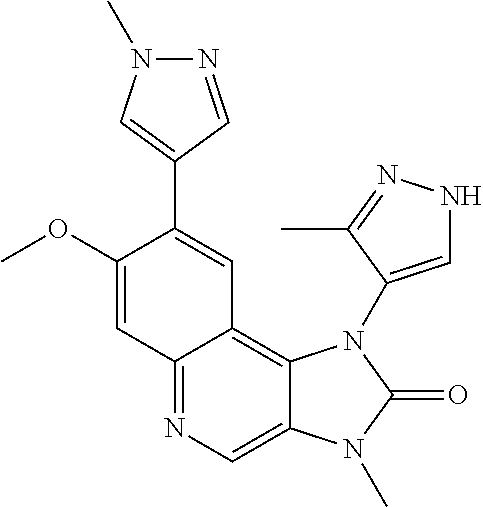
C1(OC)=CC2=NC=C3C(=C2C=C1C1=CN(C)N=C1)N(C1=CNN=C1C)C(=O)N3C
